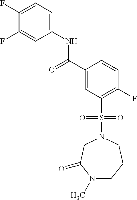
C1(F)=CC=C(NC(C2=CC(S(N3CC(=O)N(C)CCC3)(=O)=O)=C(F)C=C2)=O)C=C1F
